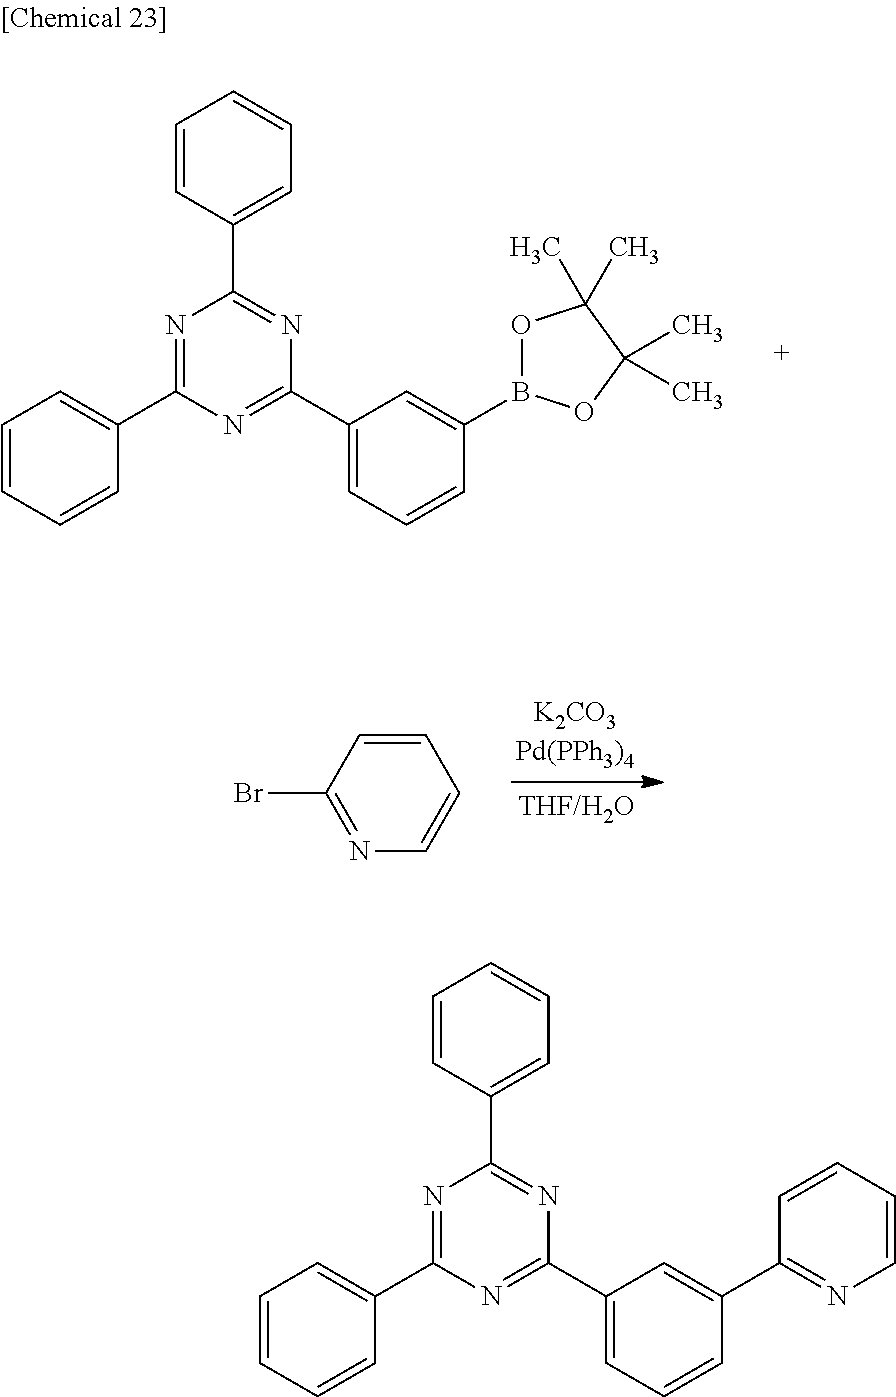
C1=CC(C2=NC(C3=CC=CC(B4OC(C)(C)C(C)(C)O4)=C3)=NC(C3=CC=CC=C3)=N2)=CC=C1.C1=CC(Br)=NC=C1.C1=CC=CC(C2=NC(C3=CC=CC=C3)=NC(C3=CC=CC(C4=NC=CC=C4)=C3)=N2)=C1
